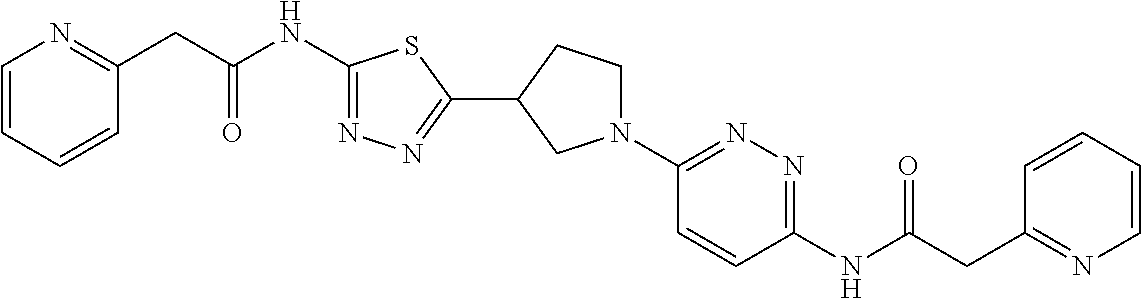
C1(NC(CC2=NC=CC=C2)=O)=NN=C(C2CN(C3=NN=C(NC(CC4=NC=CC=C4)=O)C=C3)CC2)S1
